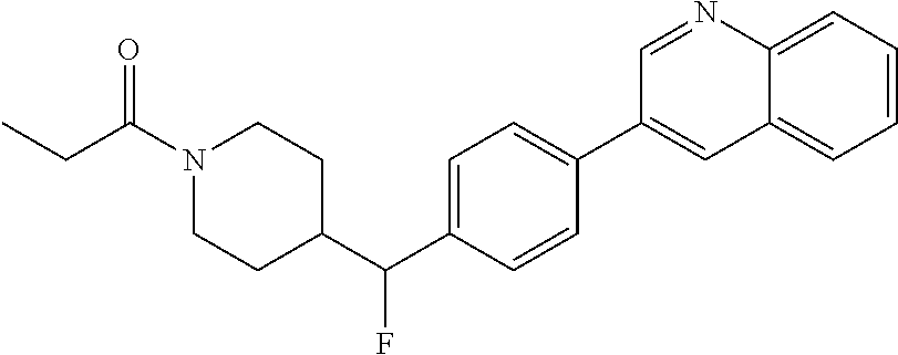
C1=C(C(C2CCN(C(CC)=O)CC2)F)C=CC(C2=CC3=CC=CC=C3N=C2)=C1
